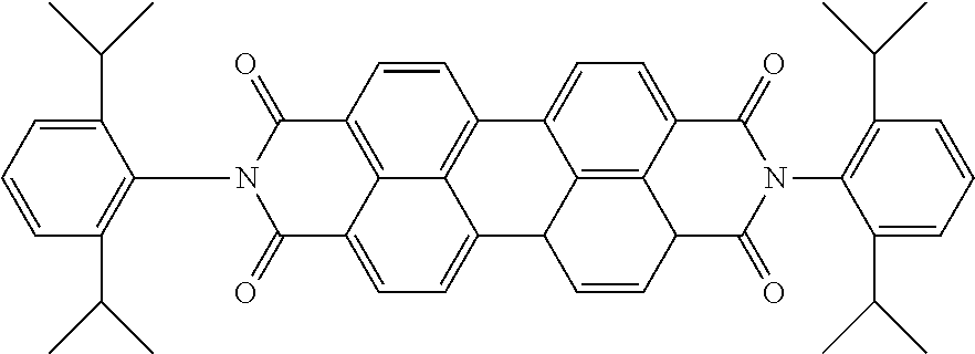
C1=CC(C(C)C)=C(N2C(=O)C3=CC=C4C5=C(C=CC(=C35)C2=O)C2=CC=C3C5=C2C4C=CC5C(=O)N(C2=C(C(C)C)C=CC=C2C(C)C)C3=O)C(C(C)C)=C1
